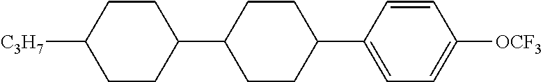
C1=CC(C2CCC(C3CCC([C3H7])CC3)CC2)=CC=C1[OCF3]
